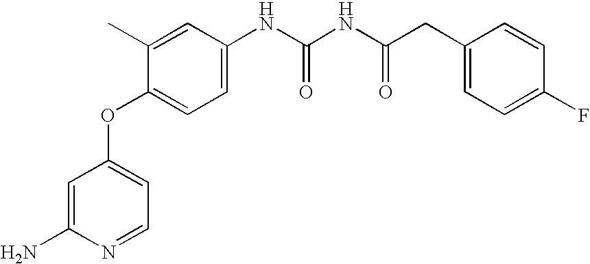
C1=C(N)N=CC=C1OC1=CC=C(NC(NC(CC2=CC=C(F)C=C2)=O)=O)C=C1C
